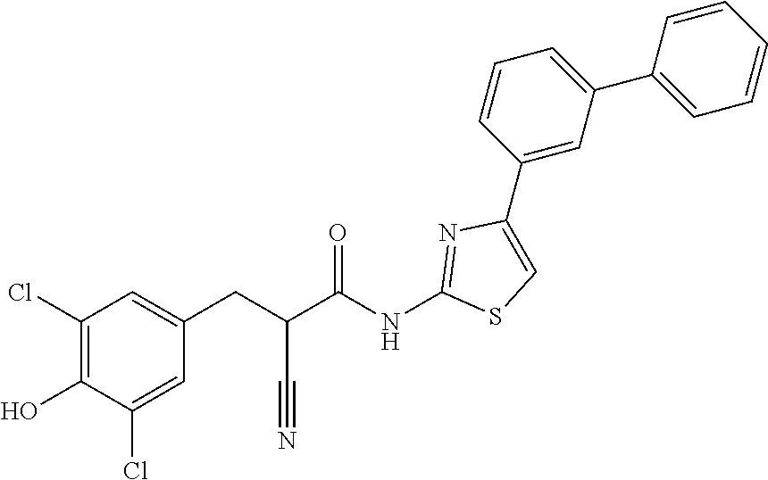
C1(C2=CC(C3=CC=CC=C3)=CC=C2)=CSC(NC(C(CC2=CC(Cl)=C(O)C(Cl)=C2)C#N)=O)=N1
